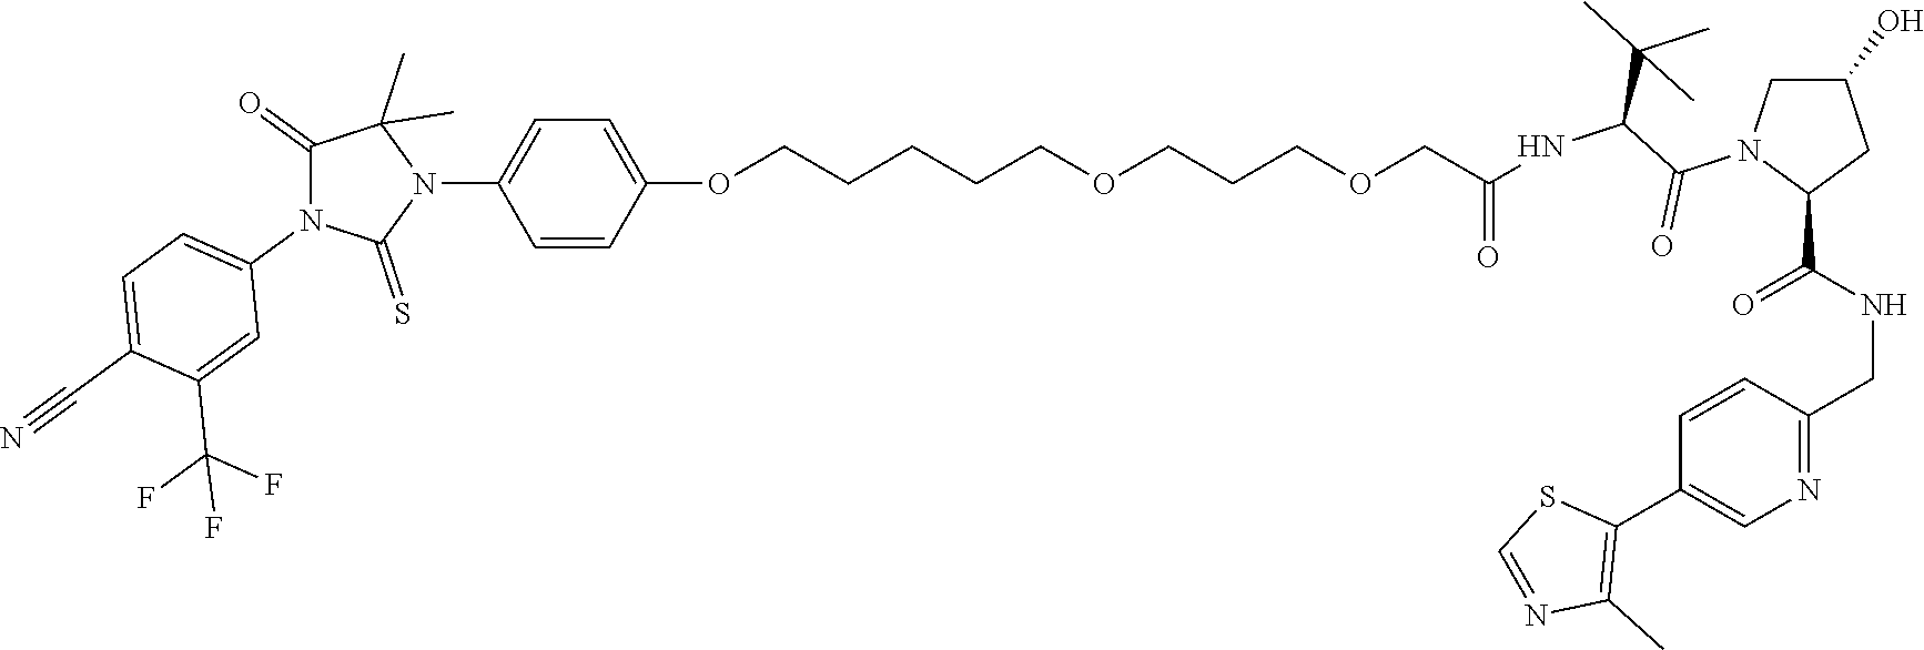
C(OCCCOCCCCCOC1=CC=C(N2C(C)(C)C(=O)N(C3=CC=C(C#N)C(C(F)(F)F)=C3)C2=S)C=C1)C(NC(C(N1C(C(NCC2=NC=C(C3=C(C)N=CS3)C=C2)=O)CC(O)C1)=O)C(C)(C)C)=O
